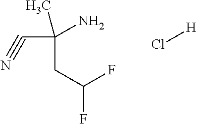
C(C(F)F)C(C#N)(N)C.Cl[H]
